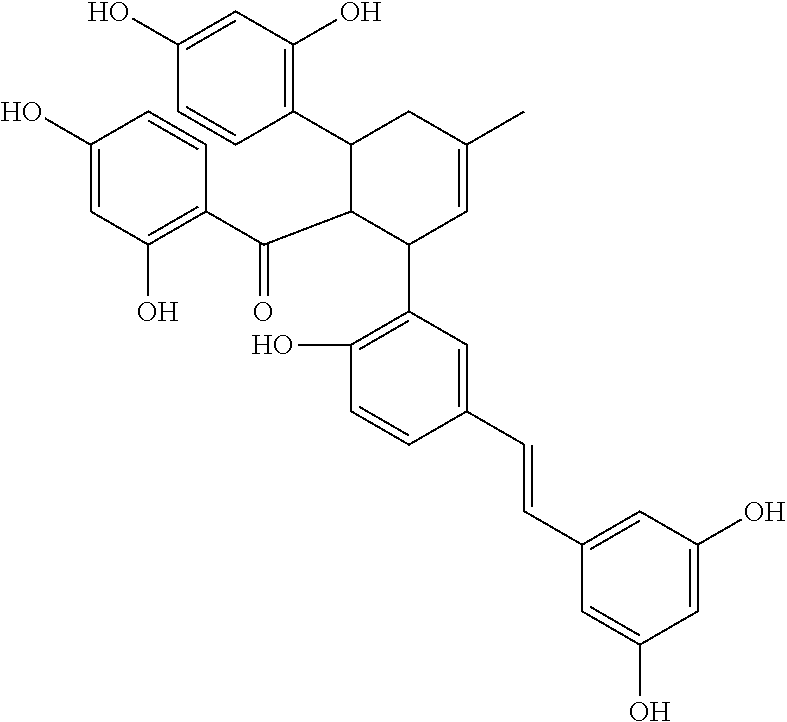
C1(C2C(C(C3=C(O)C=C(O)C=C3)=O)C(C3=C(O)C=CC(C=CC4=CC(O)=CC(O)=C4)=C3)C=C(C)C2)=C(O)C=C(O)C=C1
